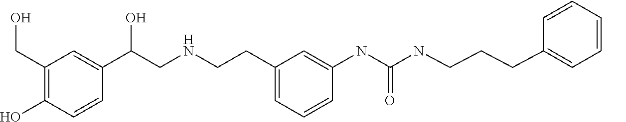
C1(CO)=C(O)C=CC(C(CNCCC2=CC=CC(NC(NCCCC3=CC=CC=C3)=O)=C2)O)=C1
